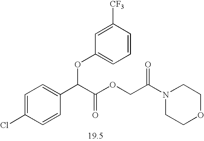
C1=C(Cl)C=CC(C(C(OCC(N2CCOCC2)=O)=O)OC2=CC=CC([CF3])=C2)=C1
